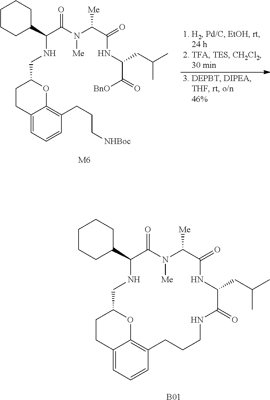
C1CCC(C2C(=O)N([Me])C([Me])C(=O)NC(CC(C)C)C(=O)NCCCC3=C4C(=CC=C3)CCC(CN2)O4)CC1.[B01].[M6].C1CCC(C(C(N(C(C(=O)NC(CC(C)C)C(=O)[BnO])[Me])[Me])=O)NCC2CCC3=CC=CC(CCC[NHBoc])=C3O2)CC1
